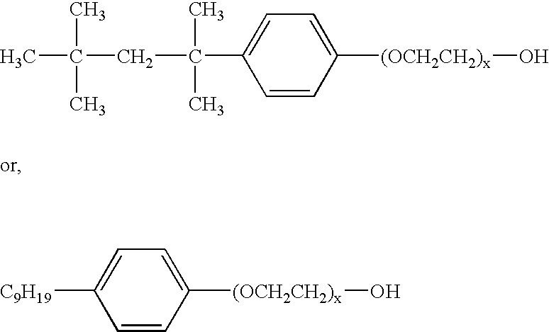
C1=C(C(CC(C)(C)C)(C)C)C=CC([(OCH2CH2)x]O)=C1.C1=C([C9H19])C=CC([(OCH2CH2)x]O)=C1
